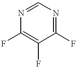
C1=NC(F)=C(F)C(F)=N1
